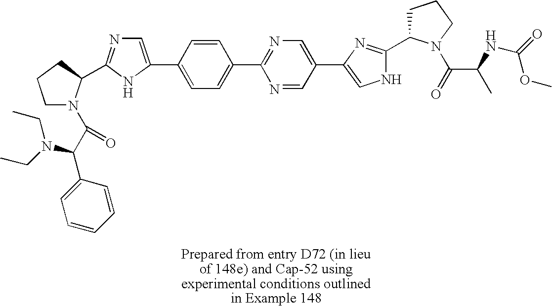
C1=NC(C2=CC=C(C3=CN=C(C4N(C(C(C5=CC=CC=C5)N(CC)CC)=O)CCC4)N3)C=C2)=NC=C1C1=CNC(C2CCCN2C(=O)C(C)NC(=O)OC)=N1
